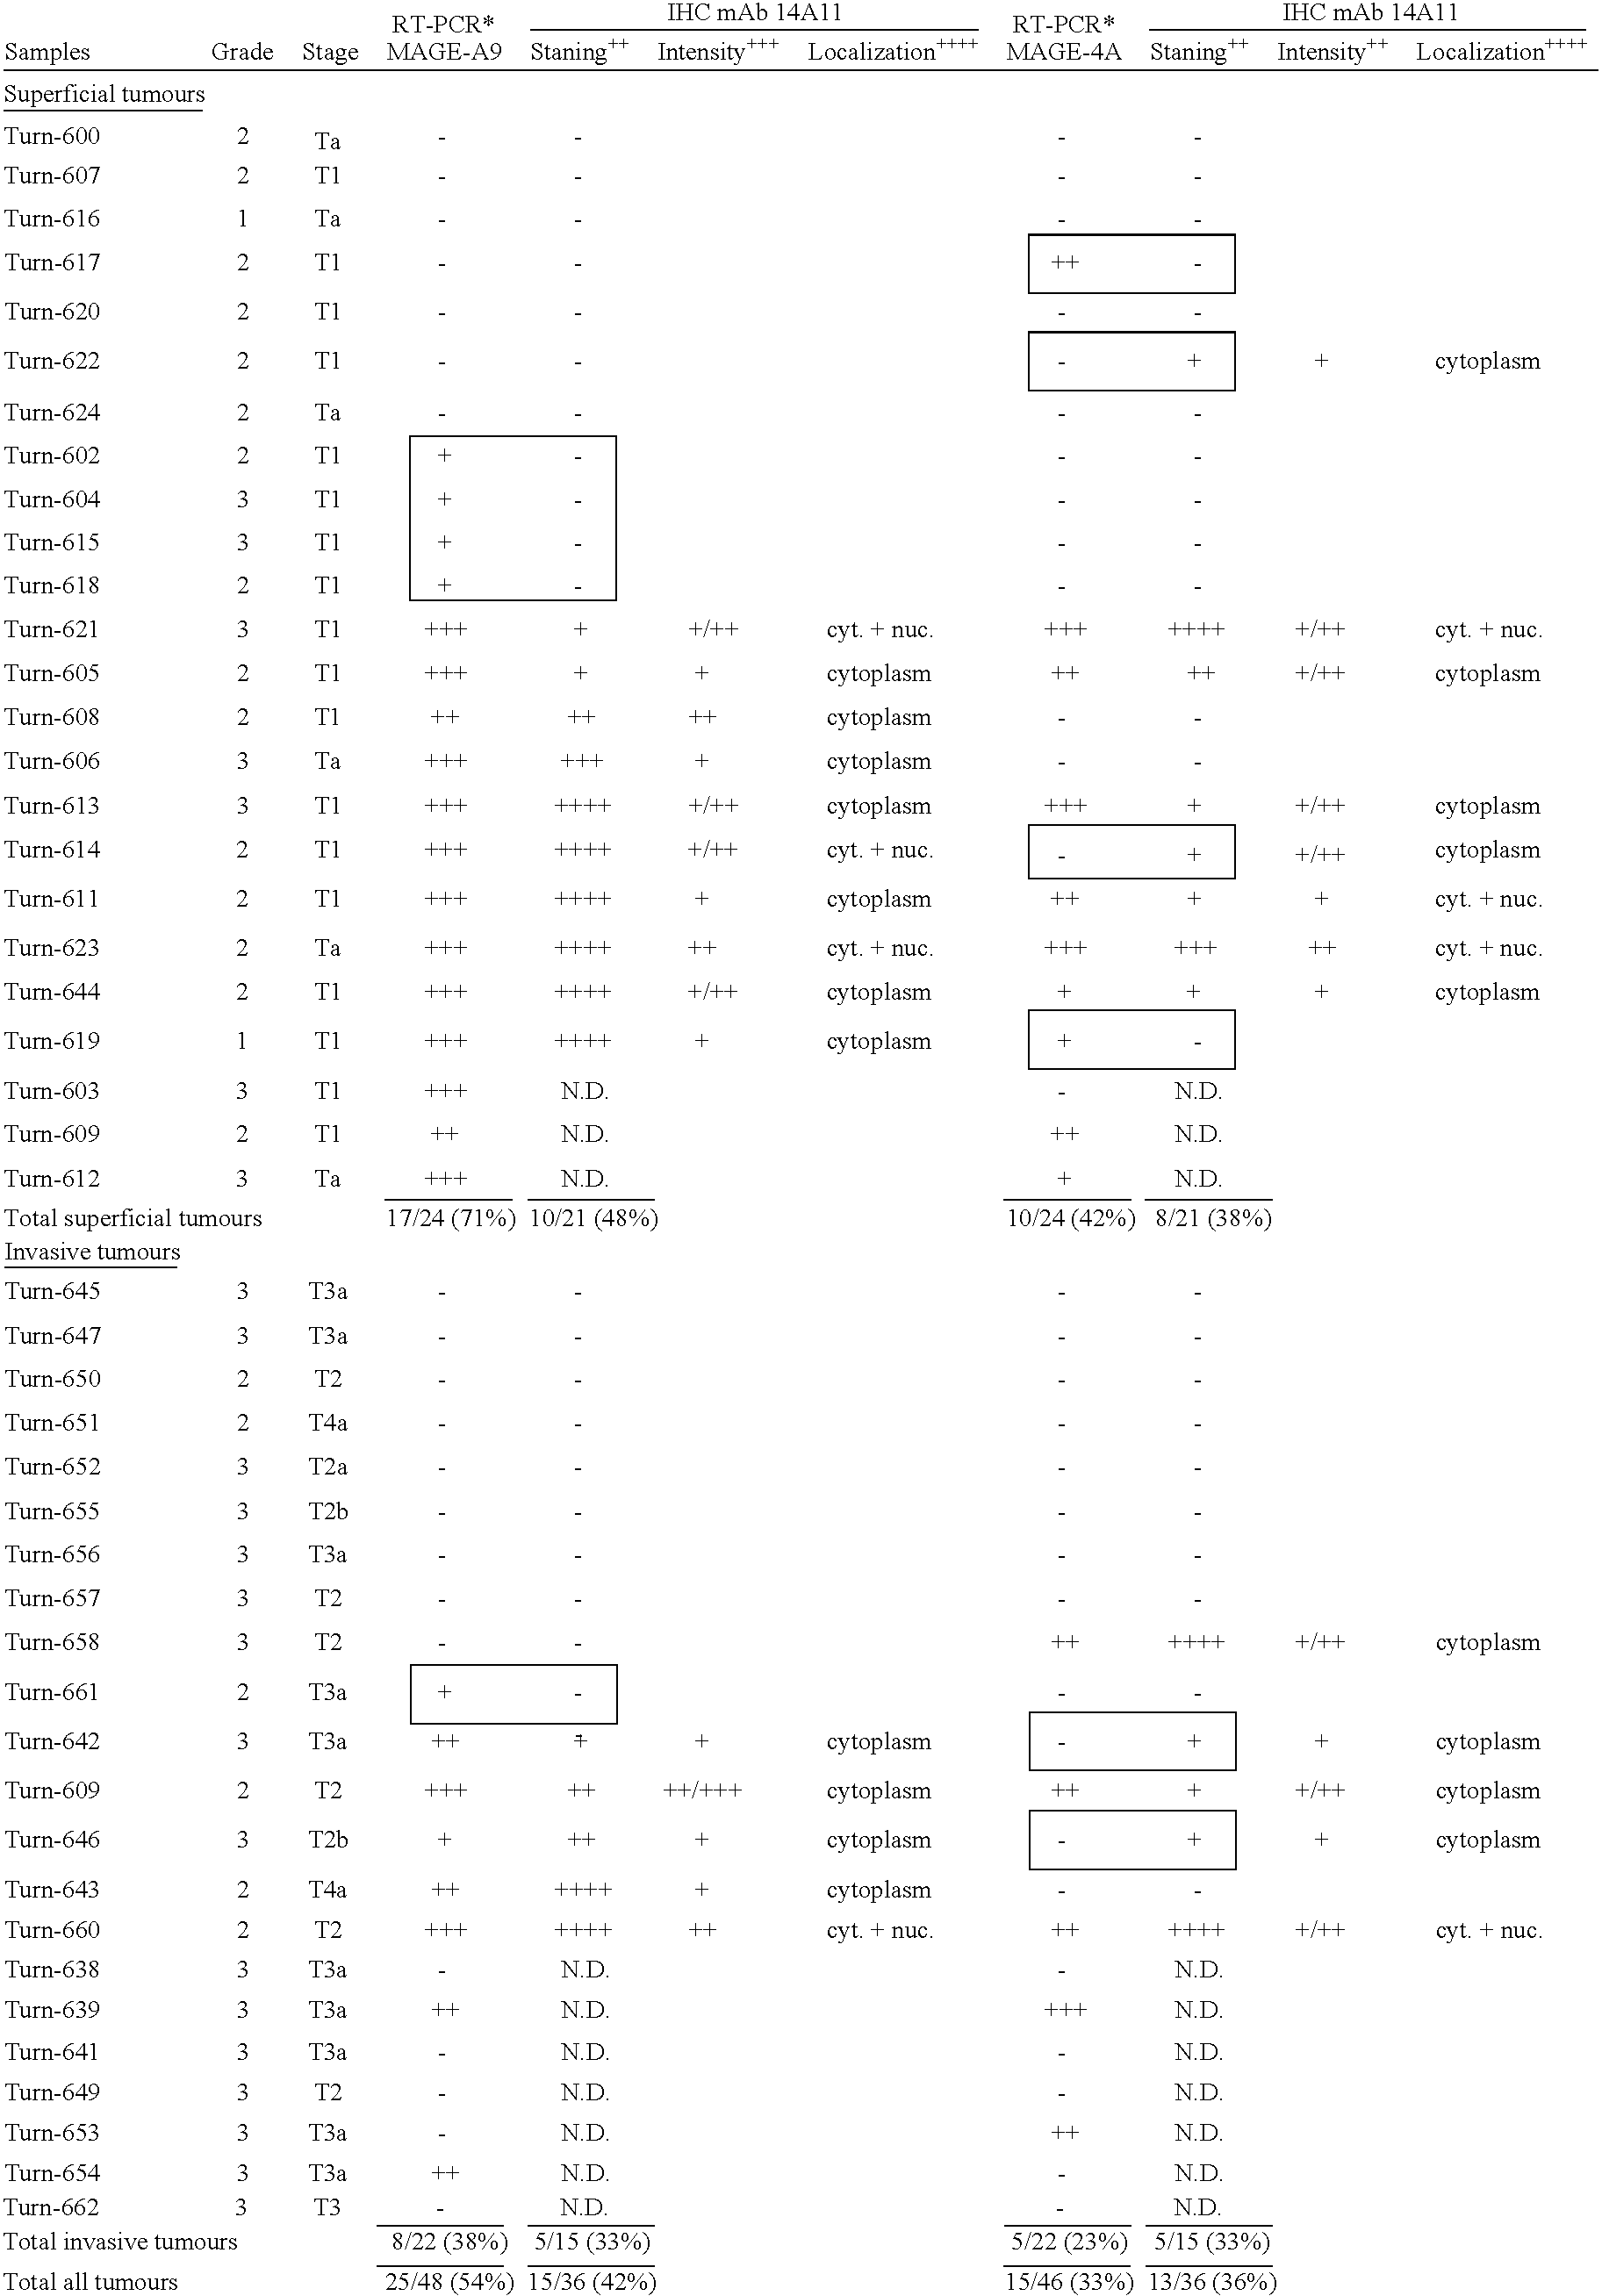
[  Ta].[  T1].[  Ta].[  T1].[  T1].[  T1].[  Ta].[  T1].[  T1].[  T1].[  T1].[  T1].[  T1].[T1].[  Ta].[  T1].[  T1].[  T1].[  Ta].[  T1].[  T1].[  T1].[  T1].[  Ta].[  T2].[  T2].[  T2].[  T2].[  T2].[  T2].[  T3].C1CCC1.C1CCC1.C1CCC1.C1CCC1.C1CCC1.C1CCC1.C1CCC1.C1CCC1
